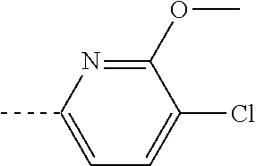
CC1=CC=C(Cl)C(OC)=N1
